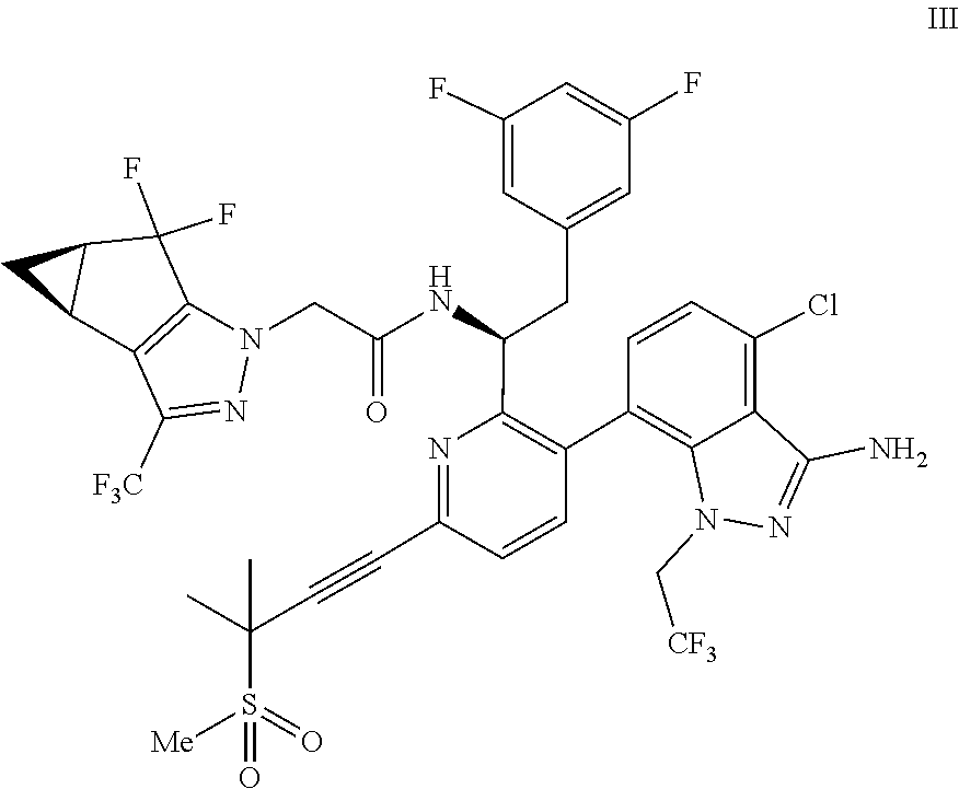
C(N1N=C(N)C2=C(Cl)C=CC(C3=C(C(NC(CN4C5=C(C([F3C])=N4)C4CC4C5(F)F)=O)CC4=CC(F)=CC(F)=C4)N=C(C#CC(S(=O)(=O)[Me])(C)C)C=C3)=C12)[CF3]
